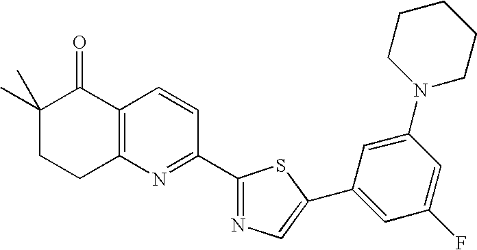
C1(C)(C)CCC2=C(C1=O)C=CC(C1=NC=C(C3=CC(F)=CC(N4CCCCC4)=C3)S1)=N2
